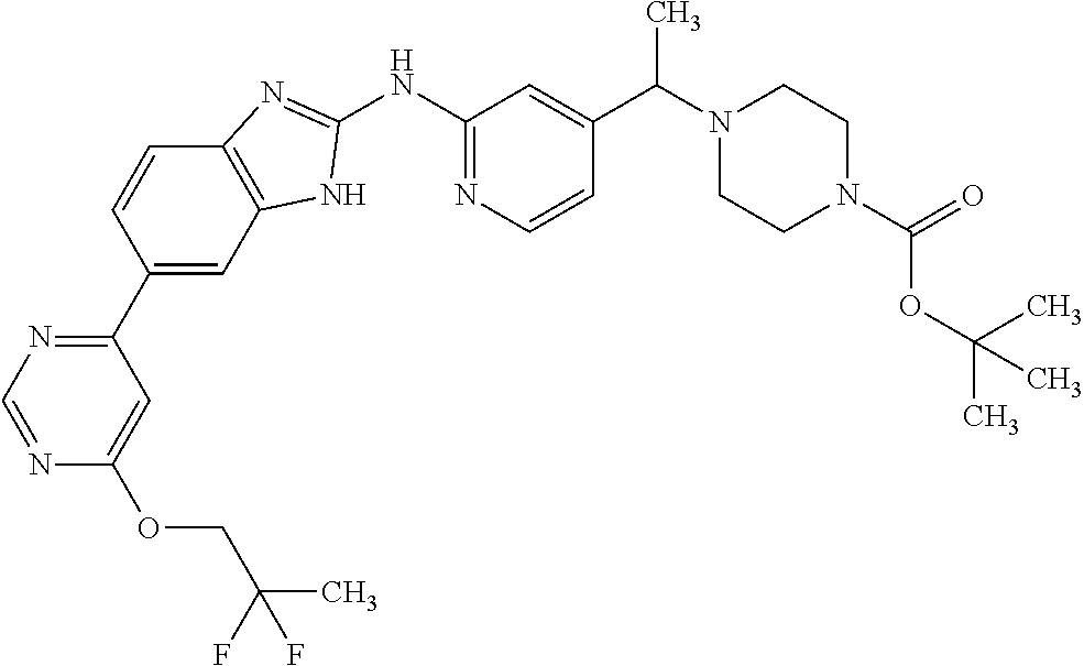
N1=CN=C(C2=CC3=C(C=C2)N=C(NC2=NC=CC(C(N4CCN(C(=O)OC(C)(C)C)CC4)C)=C2)N3)C=C1OCC(C)(F)F
